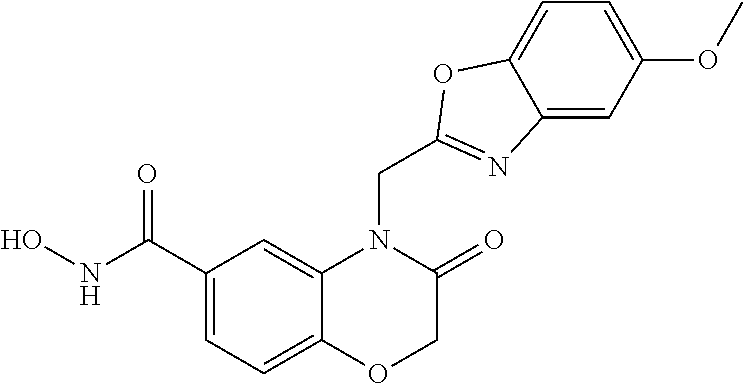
C1(C(NO)=O)=CC=C2C(=C1)N(CC1=NC3=CC(OC)=CC=C3O1)C(=O)CO2
